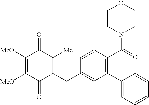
C1([MeO])=C([MeO])C(=O)C(CC2=CC(C3=CC=CC=C3)=C(C(=O)N3CCOCC3)C=C2)=C([Me])C1=O
